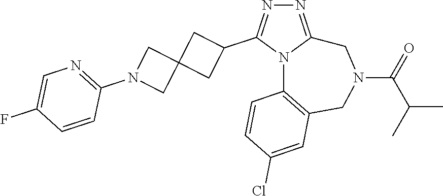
N1=C2N(C(C3CC4(C3)CN(C3=NC=C(F)C=C3)C4)=N1)C1=C(CN(C(=O)C(C)C)C2)C=C(Cl)C=C1
